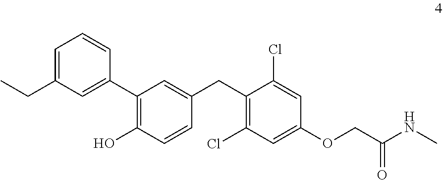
C1=C(CC)C=C(C2=C(O)C=CC(CC3=C(Cl)C=C(OCC(=O)NC)C=C3Cl)=C2)C=C1
